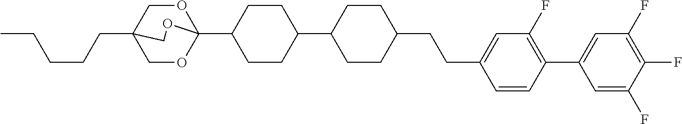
C(CCC12COC(C3CCC(C4CCC(CCC5=CC(F)=C(C6=CC(F)=C(F)C(F)=C6)C=C5)CC4)CC3)(OC1)OC2)CC
